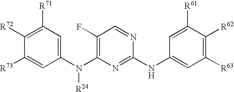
C1([R71])=C([R72])C([R73])=CC(N(C2=C(F)C=NC(NC3=CC([R63])=C([R62])C([R61])=C3)=N2)[R24])=C1
